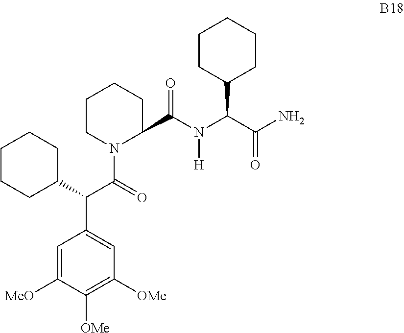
C1=C([MeO])C([OMe])=C([OMe])C=C1C(C1CCCCC1)C(=O)N1C(C(N(C(C(=O)N)C2CCCCC2)[H])=O)CCCC1
